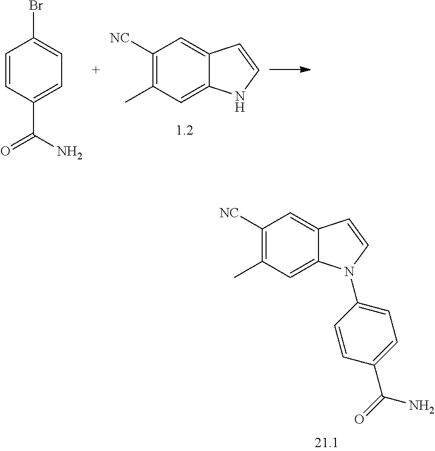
C1([NC])=C(C)C=C2C(=C1)C=CN2.C1=CC(C(N)=O)=CC=C1Br.C1([NC])=C(C)C=C2C(=C1)C=CN2C1=CC=C(C(N)=O)C=C1
